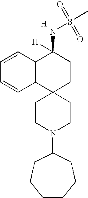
[H].C1CN(C2CCCCCC2)CCC12CCC(NS(C)(=O)=O)([H])C1=C2C=CC=C1
